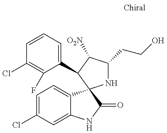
C1=CC=C(C2C([O2N])C(CCO)NC23C2=CC=C(Cl)C=C2NC3=O)C(F)=C1Cl
